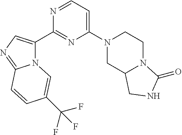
C1CN(C2=CC=NC(C3=CN=C4N3C=C(C(F)(F)F)C=C4)=N2)CC2N1C(=O)NC2
